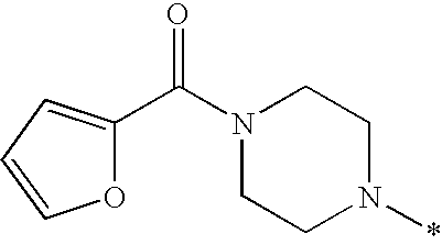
O1C(C(N2CCN(*)CC2)=O)=CC=C1
